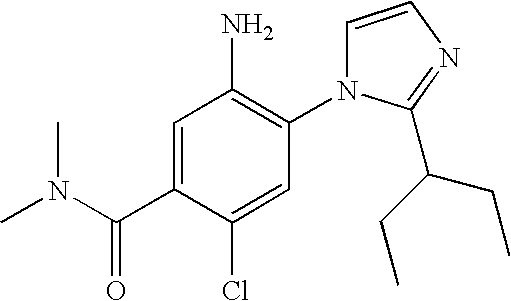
C1=CN=C(C(CC)CC)N1C1=C(N)C=C(C(N(C)C)=O)C(Cl)=C1
